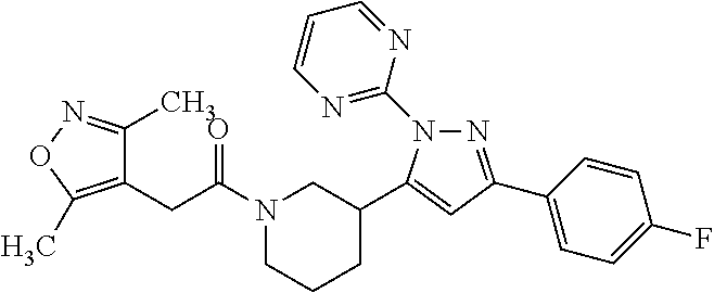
N1(C(CC2=C(C)ON=C2C)=O)CCCC(C2=CC(C3=CC=C(F)C=C3)=NN2C2=NC=CC=N2)C1
